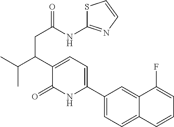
C1(C2=CC=C(C(CC(=O)NC3=NC=CS3)C(C)C)C(=O)N2)=CC=C2C(=C1)C(F)=CC=C2
